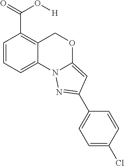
C1=CC=C2C(=C1C(=O)O[H])COC1=CC(C3=CC=C(Cl)C=C3)=NN21
